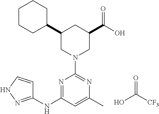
C1(C2CCCCC2)CN(C2=NC(C)=CC(NC3=NNC=C3)=N2)CC(C(O)=O)C1.O=C(O)[CF3]
